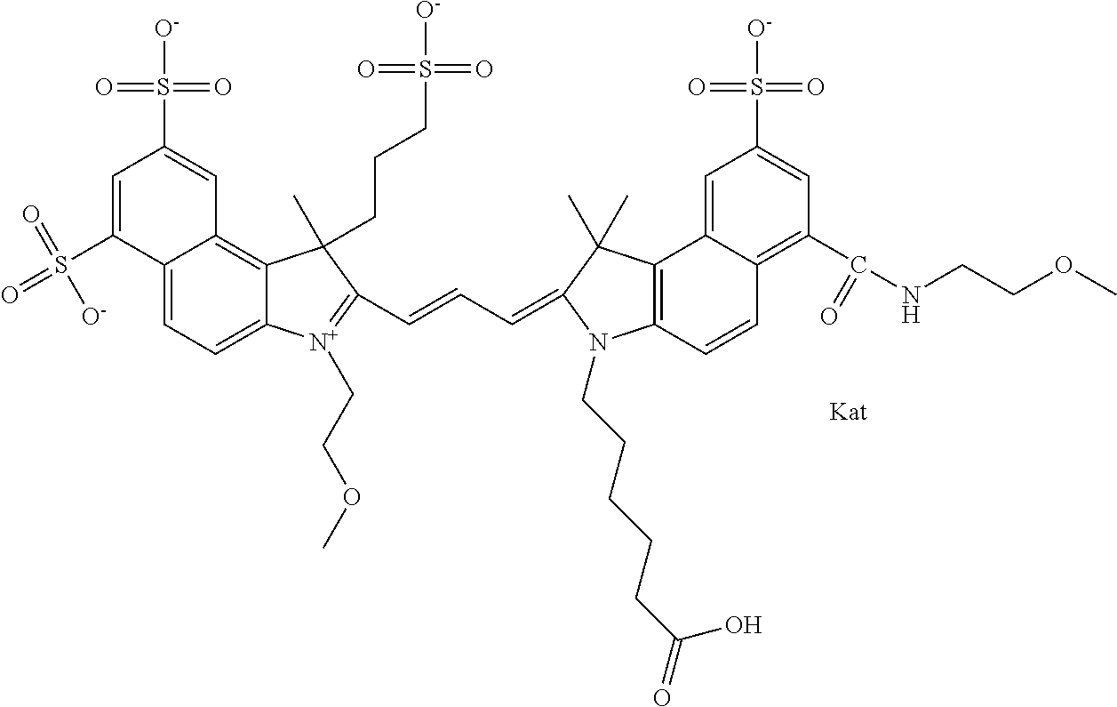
C12=CC=C3C(=C1C=C(S(=O)([O-])=O)C=C2S(=O)(=O)[O-])C(C)(CCCS([O-])(=O)=O)C(C=CC=C1C(C)(C)C2=C(C=CC4=C(C(NCCOC)=O)C=C(S([O-])(=O)=O)C=C42)N1CCCCCC(=O)O)=[N+]3CCOC
